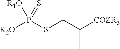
[R2O]P(SCC([COZR3])C)([R1O])=S
